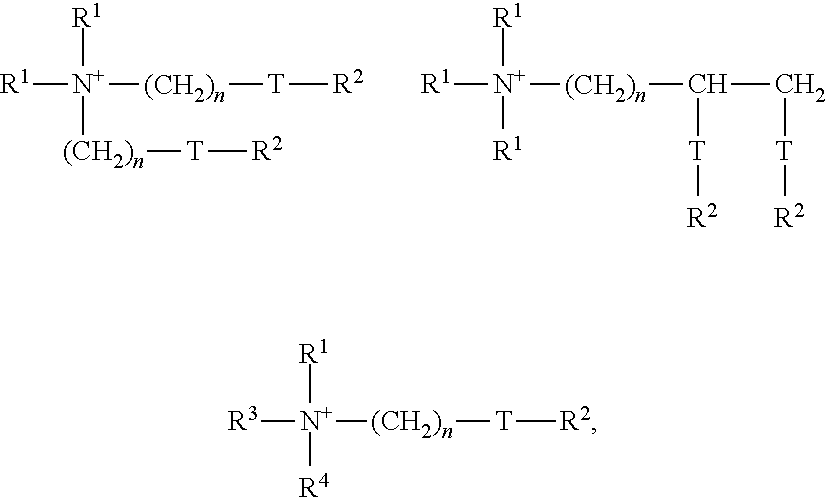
[R1][N+]([R1])([(CH2)n][T][R2])[(CH2)n][T][R2].[R1][N+]([R1])([R1])[(CH2)n]C([T][R2])C[T][R2].[R1][N+]([R3])([(CH2)n][T][R2])[R4]
